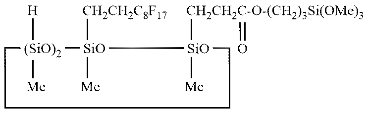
[(SiO)2]1([H])([Me])[SiO]([CH2CH2C8F17])([Me])[SiO]([CH2CH2C-O-(CH2)3Si(OMe)3]=O)([Me])CCCC1
